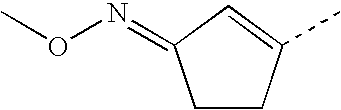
C1CC(C)=CC1=NOC
